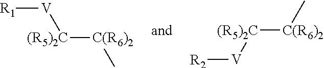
[R2][V][(R5)2C][C(R6)2]C.[R1][V][(R5)2C][C(R6)2]C
